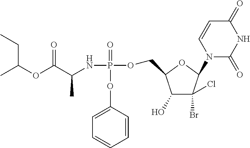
C1=CC(OP(NC(C(OC(C)CC)=O)C)(=O)OCC2C(O)C(Br)(Cl)C(N3C(=O)NC(=O)C=C3)O2)=CC=C1
